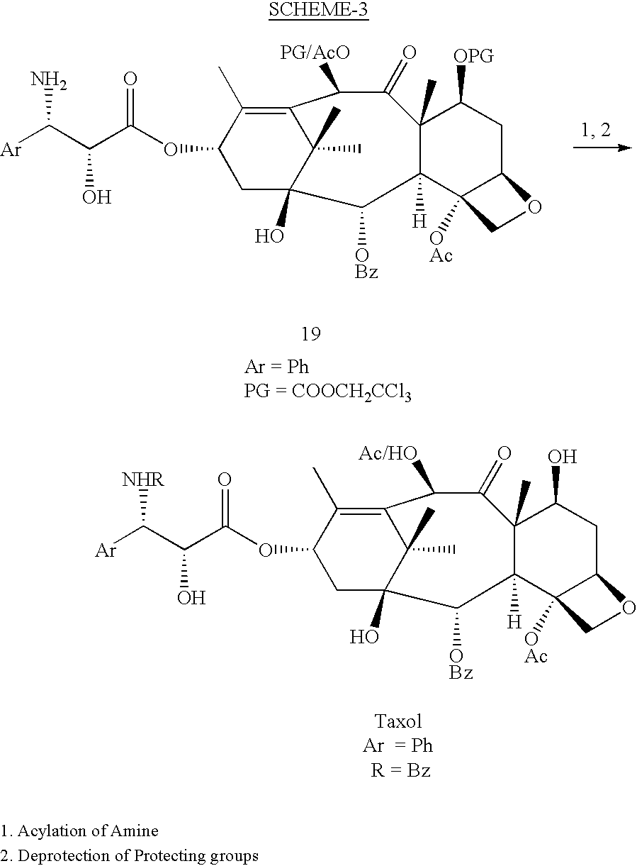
O(C1CC2(O)C(C)(C)C(=C1C)C([Ac/HO])C(=O)C1(C)C([H])(C3([OAc])C(CC1O)OC3)C2[OBz])C(C(C([Ar])[NHR])O)=O.O(C1CC2(O)C(C)(C)C(=C1C)C([PG/AcO])C(=O)C1(C)C([H])(C3([OAc])C(CC1[OPG])OC3)C2[OBz])C(C(C([Ar])N)O)=O
